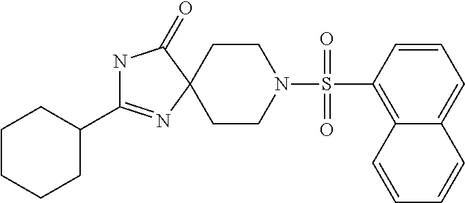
N1C(C2CCCCC2)=NC2(C1=O)CCN(S(C1=C3C(=CC=C1)C=CC=C3)(=O)=O)CC2
